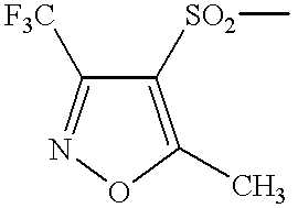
C1([SO2]C)=C(C)ON=C1[F3C]
